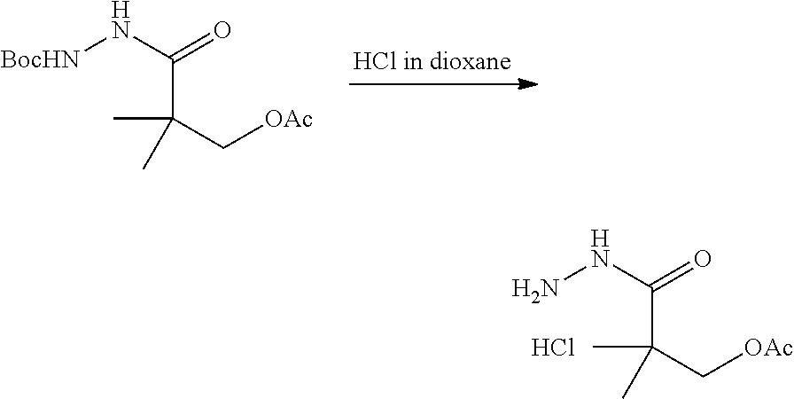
N([BocHN])C(=O)C(C[OAc])(C)C.N(N)C(=O)C(C[OAc])(C)C.Cl
